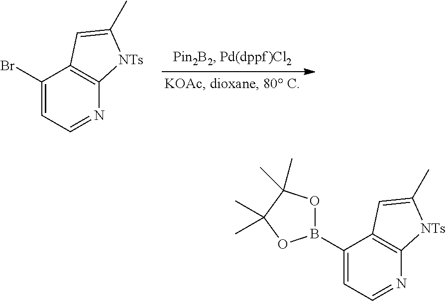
C1(Br)=CC=NC2=C1C=C(C)[NTs]2.C1(B2OC(C)(C)C(C)(C)O2)=CC=NC2=C1C=C(C)[NTs]2
